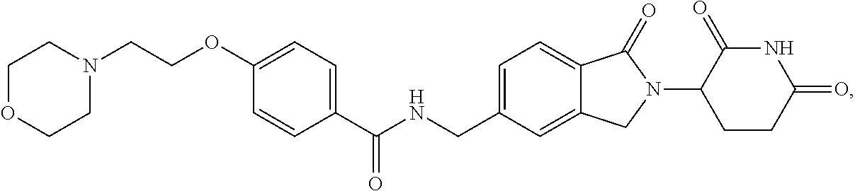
C(NCC1=CC=C2C(=C1)CN(C1CCC(=O)NC1=O)C2=O)(C1=CC=C(OCCN2CCOCC2)C=C1)=O
